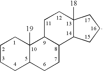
C1CCC2C([19])(C1)C1C(CC2)C2C([18])(CC1)CCC2
